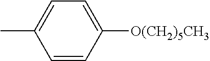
C1=CC([O(CH2)5CH3])=CC=C1C
